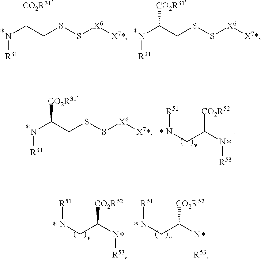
N([R31])C([CO2R31])CSS[X6][X7*].N([R31])C([CO2R31])CSS[X6][X7*].N([R31])C([CO2R31])CSS[X6][X7*].[R51]NCC(N[R53])[CO2R52].[R51]NCC(N[R53])[CO2R52].[R51]NCC(N[R53])[CO2R52]
